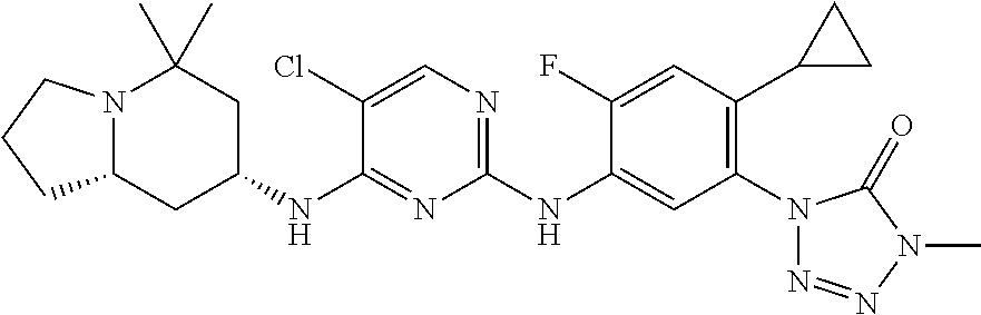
N12C(CC(NC3=NC(NC4=CC(N5N=NN(C)C5=O)=C(C5CC5)C=C4F)=NC=C3Cl)CC1(C)C)CCC2
